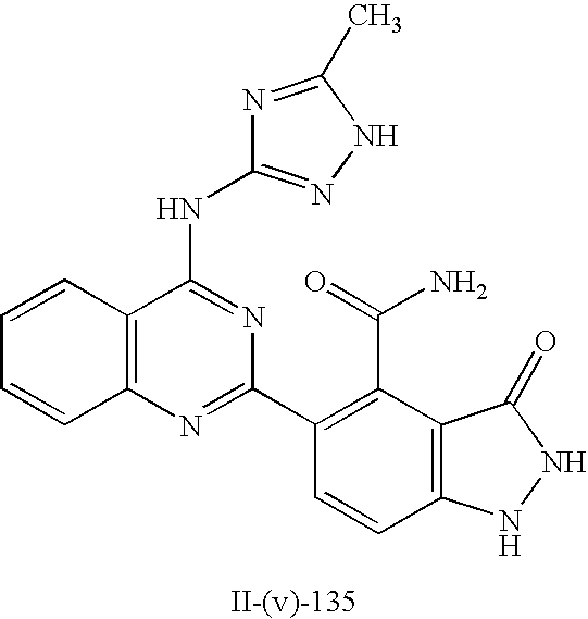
N1=C(C)NN=C1NC1=NC(C2=C(C(N)=O)C3=C(C=C2)NNC3=O)=NC2=C1C=CC=C2
